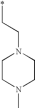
C1CN(C)CCN1CC*
